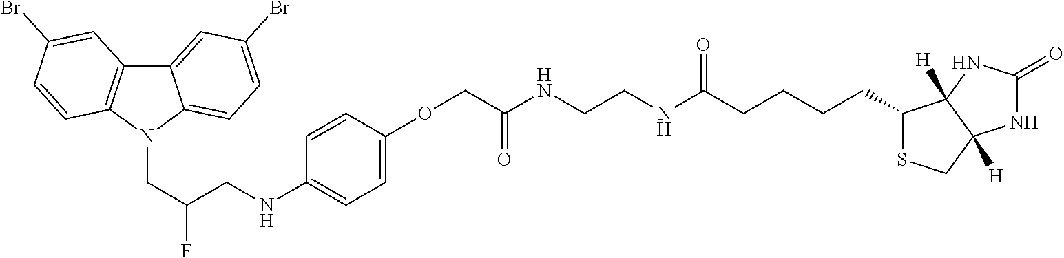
C12=CC(Br)=CC=C1N(CC(F)CNC1=CC=C(OCC(NCCNC(CCCCC3SCC4([H])C3([H])NC(=O)N4)=O)=O)C=C1)C1=C2C=C(Br)C=C1
